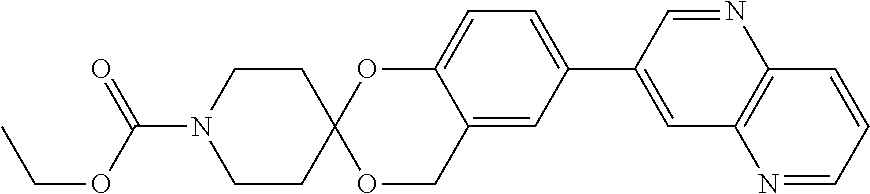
C1CC2(CCN1C(OCC)=O)OCC1=CC(C3=CC4=C(N=C3)C=CC=N4)=CC=C1O2
